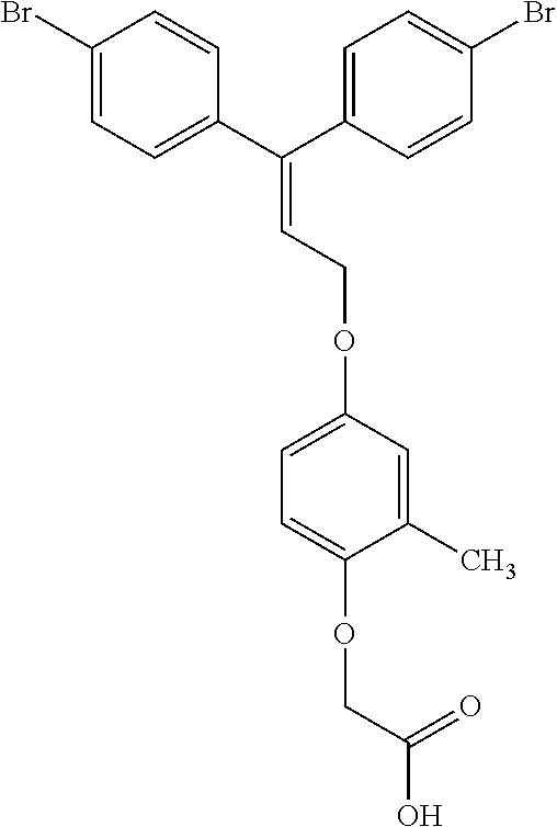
C1=C(OCC=C(C2=CC=C(Br)C=C2)C2=CC=C(Br)C=C2)C=C(C)C(OCC(O)=O)=C1
